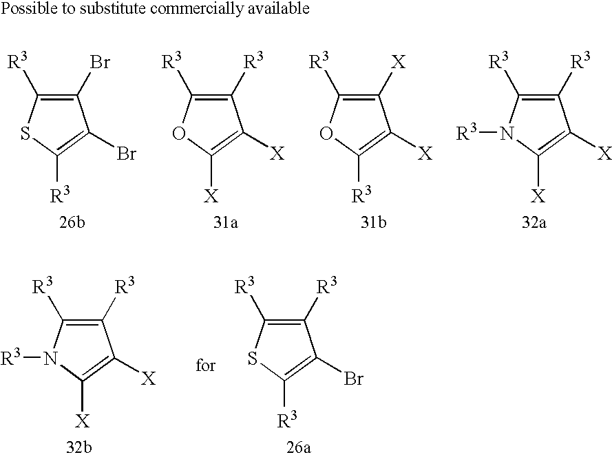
C1([R3])=C([R3])N([R3])C([X])=C1[X].C1([R3])=C([R3])SC([R3])=C1Br.C1(Br)=C([R3])SC([R3])=C1Br.C1([R3])=C([R3])OC([X])=C1[X].C1([X])=C([R3])OC([R3])=C1[X].C1([R3])=C([R3])N([R3])C([X])=C1[X]
